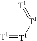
[T1]=[T1][T1]=[T1]
